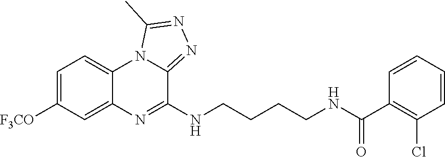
C1=C([F3CO])C=C2C(=C1)N1C(=NN=C1C)C(NCCCCNC(C1=C(Cl)C=CC=C1)=O)=N2
